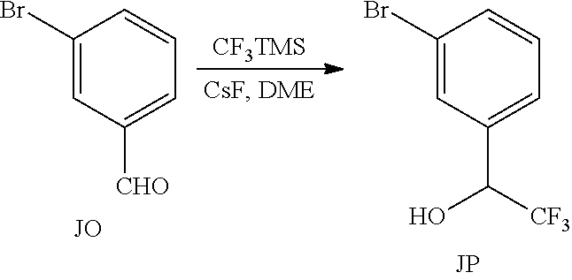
C1(Br)=CC([CHO])=CC=C1.[CF3TMS].C1(Br)=CC(C([CF3])O)=CC=C1
